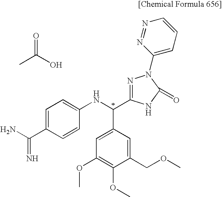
C1=C(C(N)=N)C=CC(NC(C2=CC(OC)=C(OC)C(COC)=C2)C2=NN(C3=CC=CN=N3)C(=O)N2)=C1.O=C(O)C
